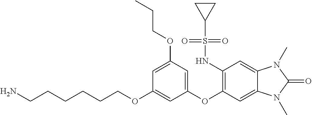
C(CCOC1=CC(OC2=C(NS(C3CC3)(=O)=O)C=C3C(=C2)N(C)C(=O)N3C)=CC(OCCC)=C1)CCCN
